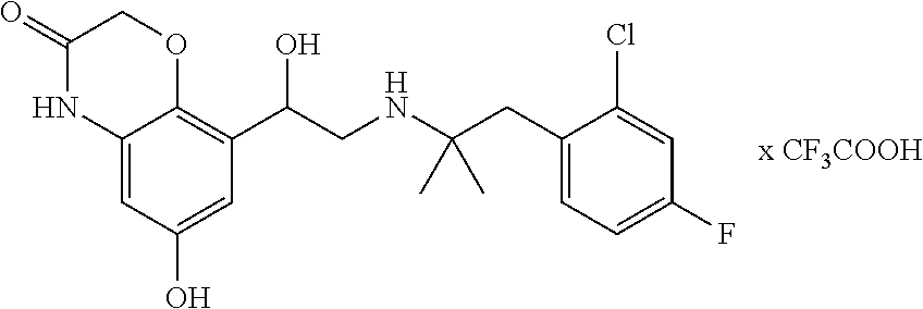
C12=CC(O)=CC(C(CNC(CC3=CC=C(F)C=C3Cl)(C)C)O)=C1OCC(=O)N2
